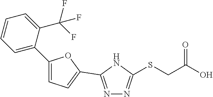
C1=C(C2=CC=CC=C2C(F)(F)F)OC(C2=NN=C(SCC(O)=O)N2)=C1
